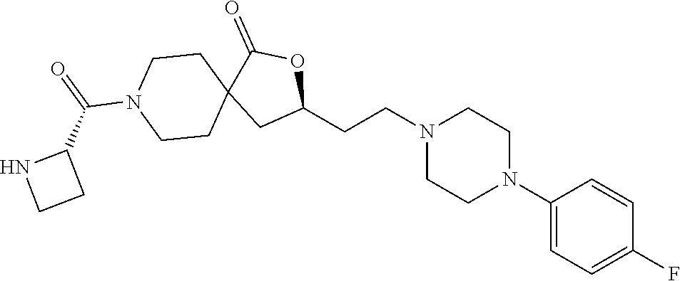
C1(N2CCN(CCC3OC(=O)C4(C3)CCN(C(C3NCC3)=O)CC4)CC2)=CC=C(F)C=C1
